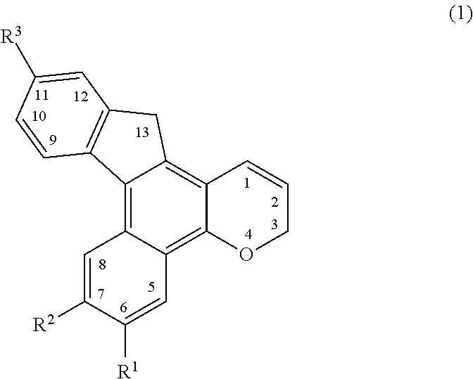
C12=C3C(=C4C(=C1CC1=C2C=CC([R3])=C1)C=CCO4)C=C([R1])C([R2])=C3
